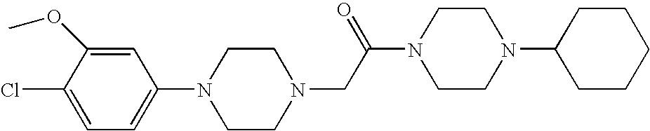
N1(CC(N2CCN(C3CCCCC3)CC2)=O)CCN(C2=CC=C(Cl)C(OC)=C2)CC1
